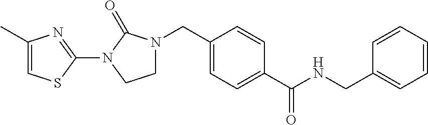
C1(N2CCN(CC3=CC=C(C(=O)NCC4=CC=CC=C4)C=C3)C2=O)=NC(C)=CS1
